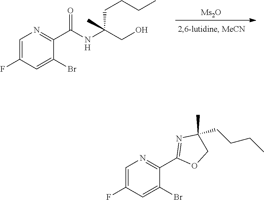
C1=C(F)C=C(Br)C(C(NC(CO)(C)CCCC)=O)=N1.[H].[Ms2O].C1=C(F)C=C(Br)C(C2=NC(C)(CCCC)CO2)=N1
